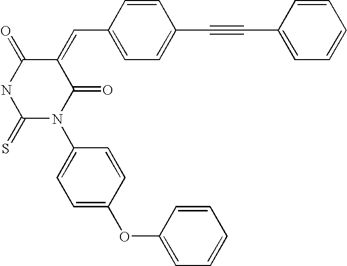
C1(=CC2=CC=C(C#CC3=CC=CC=C3)C=C2)C(=O)NC(=S)N(C2=CC=C(OC3=CC=CC=C3)C=C2)C1=O
